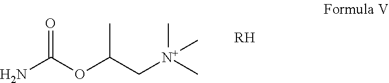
NC(OC(C[N+](C)(C)C)C)=O.[RH]
